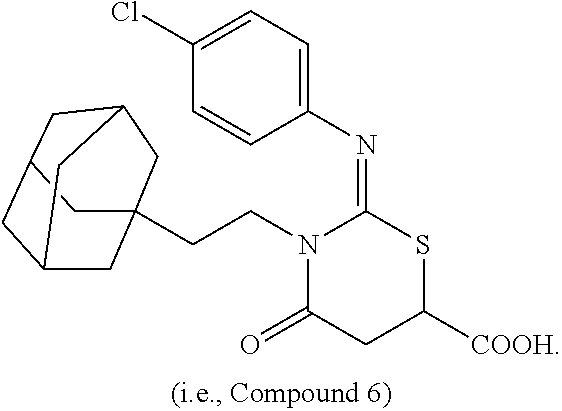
C1(N=C2SC([COOH])CC(=O)N2CCC23CC4CC(C2)CC(C4)C3)=CC=C(Cl)C=C1
